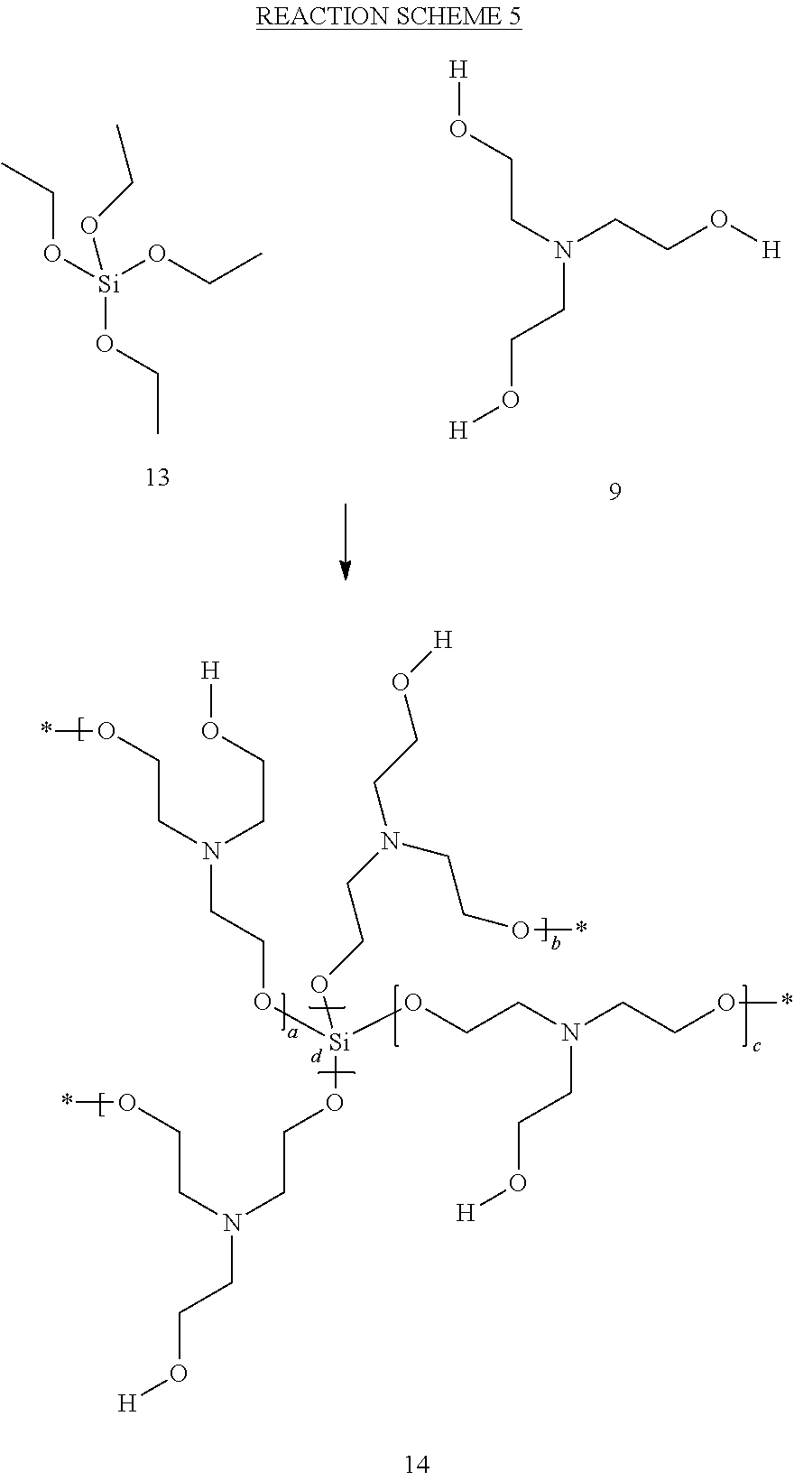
CCO[Si](OCC)(OCC)OCC.[H]OCCN(CCO[H])CCO[H].O(CCN(CCO[Si](OCCN(CCO[H])CCO*)(OCCN(CCO*)CCO[H])OCCN(CCO[H])CCO*)CCO[H])*
